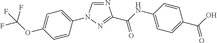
C1=CC(N2C=NC(C(NC3=CC=C(C(O)=O)C=C3)=O)=N2)=CC=C1OC(F)(F)F
